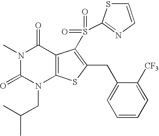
N1(C)C(=O)N(CC(C)C)C2=C(C1=O)C(S(C1=NC=CS1)(=O)=O)=C(CC1=CC=CC=C1[CF3])S2
